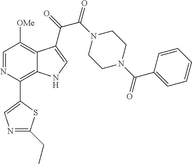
C1=NC(C2=CN=C(CC)S2)=C2C(=C1[OMe])C(C(=O)C(N1CCN(C(C3=CC=CC=C3)=O)CC1)=O)=CN2
